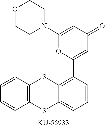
O1CCN(C2=CC(=O)C=C(C3=C4C(=CC=C3)SC3=C(S4)C=CC=C3)O2)CC1
